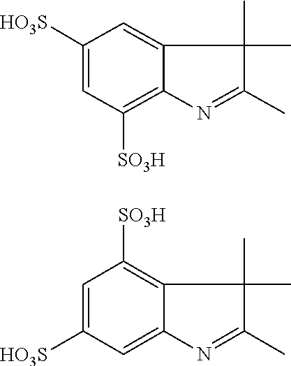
C1=C([HO3S])C=C2C(=C1[SO3H])C(C)(C)C(C)=N2.C1([HO3S])=CC([SO3H])=C2C(=C1)C(C)(C)C(C)=N2
